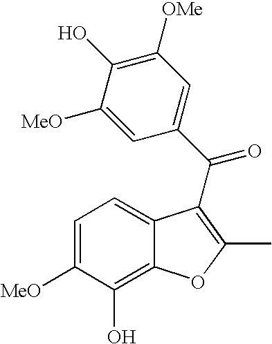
C1=C([MeO])C(O)=C2C(=C1)C(C(C1=CC([OMe])=C(O)C([MeO])=C1)=O)=C(C)O2
